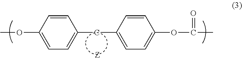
C1=C(OC)C=CC(CC2=CC=C(OC(C)=O)C=C2)=C1
